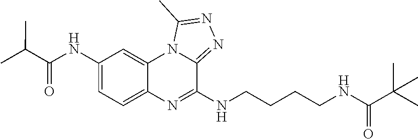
C1=C(NC(C(C)C)=O)C=C2C(=C1)N=C(NCCCCNC(=O)C(C)(C)C)C1=NN=C(C)N21
